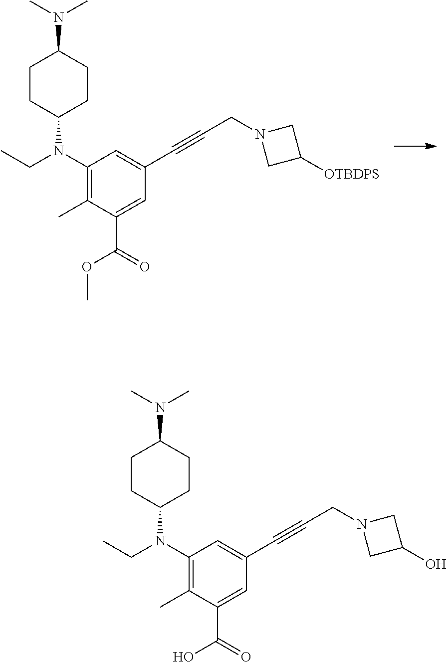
C1(C)=C(N(C2CCC(N(C)C)CC2)CC)C=C(C#CCN2CC(O)C2)C=C1C(=O)O.C1(C)=C(N(C2CCC(N(C)C)CC2)CC)C=C(C#CCN2CC([OTBDPS])C2)C=C1C(=O)OC
